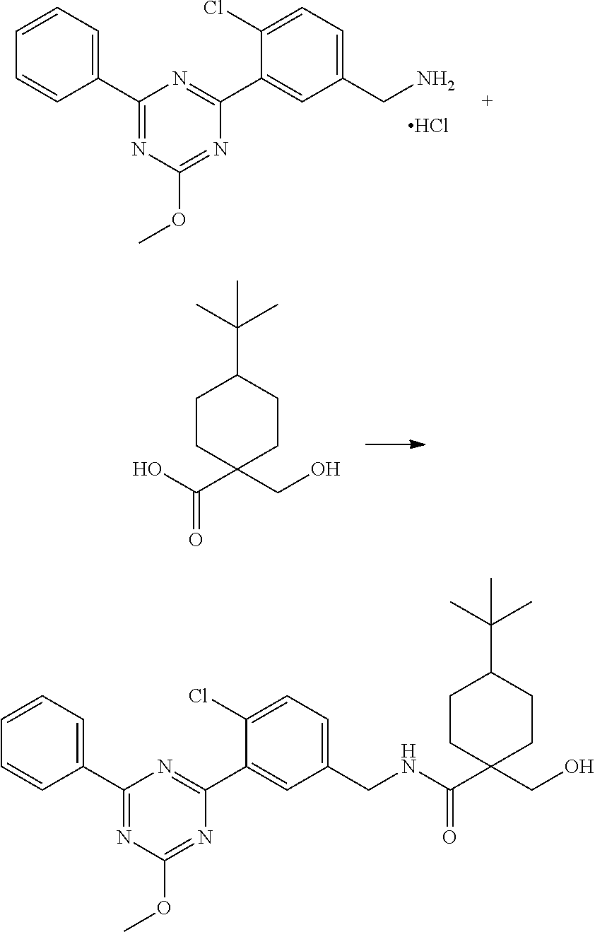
OC(=O)C1(CO)CCC(C(C)(C)C)CC1.C1(C2=NC(OC)=NC(C3=CC(CN)=CC=C3Cl)=N2)=CC=CC=C1.Cl.C1(C2=NC(OC)=NC(C3=CC(CNC(=O)C4(CO)CCC(C(C)(C)C)CC4)=CC=C3Cl)=N2)=CC=CC=C1
